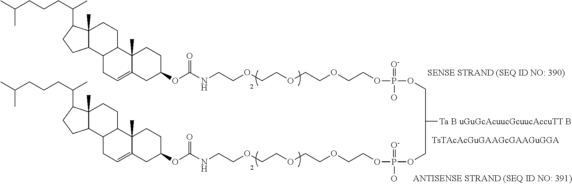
C12CC=C3C(C)(C1CCC1(C)C2CCC1C(CCCC(C)C)C)CCC(OC(NCCOCCOCCOCCOP(=[O-])(O)OCC([Ta B uGuGcAcuucGcuucAccuTT B])COP(=[O-])(O)OCCOCCOCCOCCNC(OC1CC2=CCC4C(C2(C)CC1)CCC1(C)C4CCC1C(CCCC(C)C)C)=O)=O)C3
